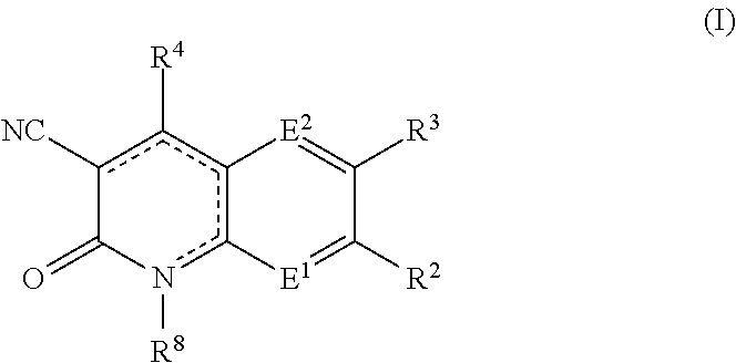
c1([NC])c([R4])c2c(n([R8])C1=O)[E1]=C([R2])C([R3])=[E2]2
